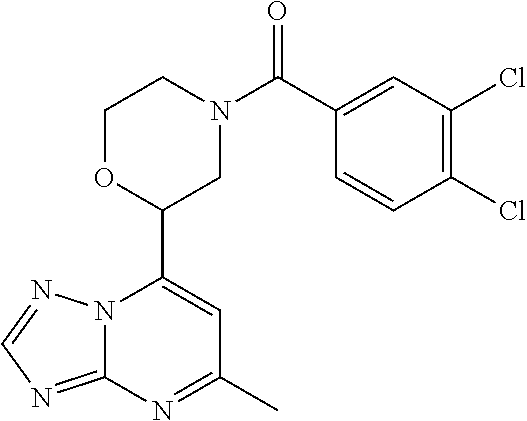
N12C(=NC=N1)N=C(C)C=C2C1CN(C(=O)C2=CC(Cl)=C(Cl)C=C2)CCO1
